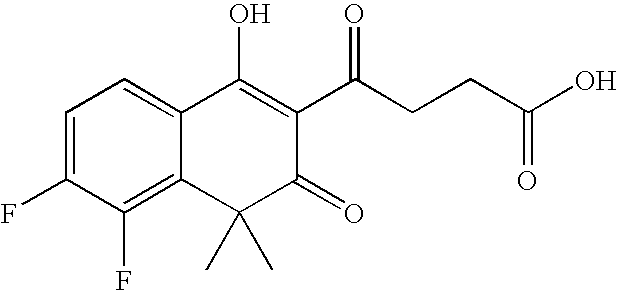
C1(F)=CC=C2C(=C1F)C(C)(C)C(=O)C(C(CCC(O)=O)=O)=C2O
